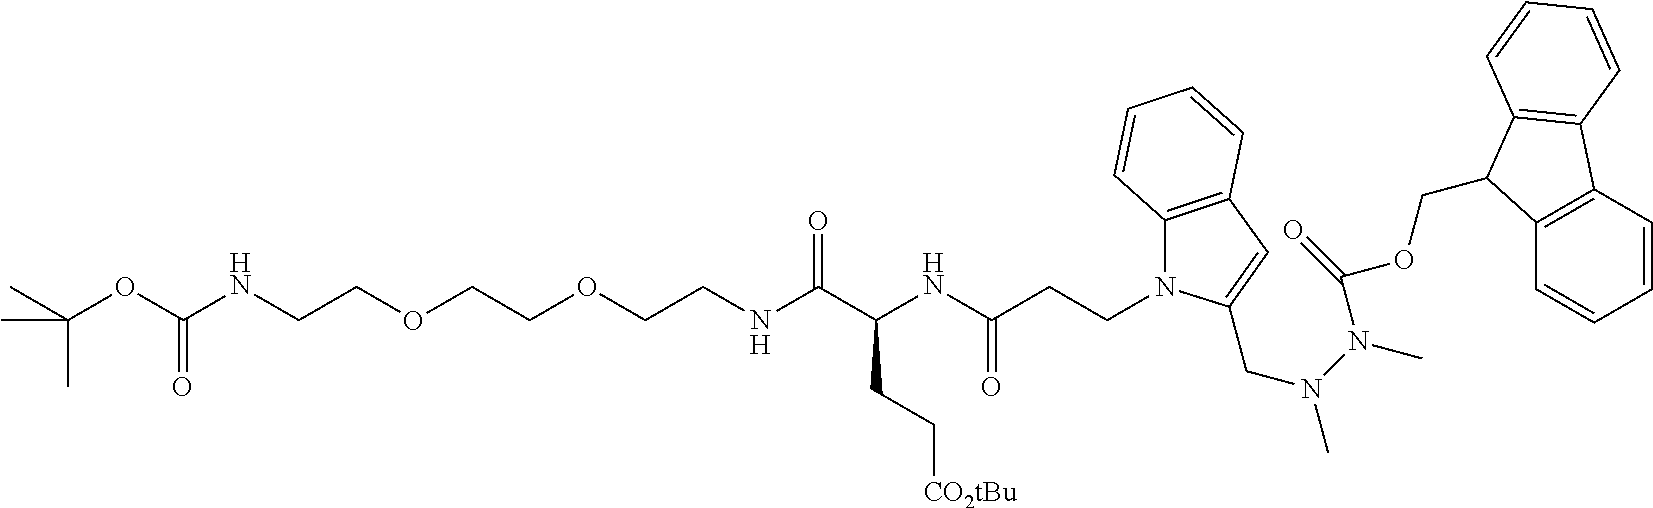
C(OC(NCCOCCOCCNC(C(NC(CCN1C2=C(C=C1CN(C)N(C)C(OCC1C3=C(C=CC=C3)C3=C1C=CC=C3)=O)C=CC=C2)=O)CC[CO2tBu])=O)=O)(C)(C)C
